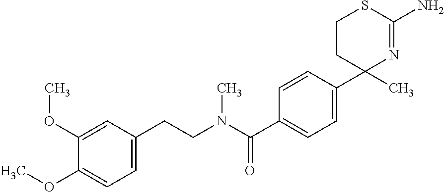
C1CC(C2=CC=C(C(N(CCC3=CC=C(OC)C(OC)=C3)C)=O)C=C2)(C)N=C(N)S1
